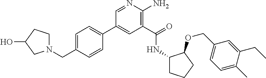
C1(C2=CC=C(CN3CCC(O)C3)C=C2)=CC(C(=O)NC2CCCC2OCC2=CC=C(C)C(CC)=C2)=C(N)N=C1
